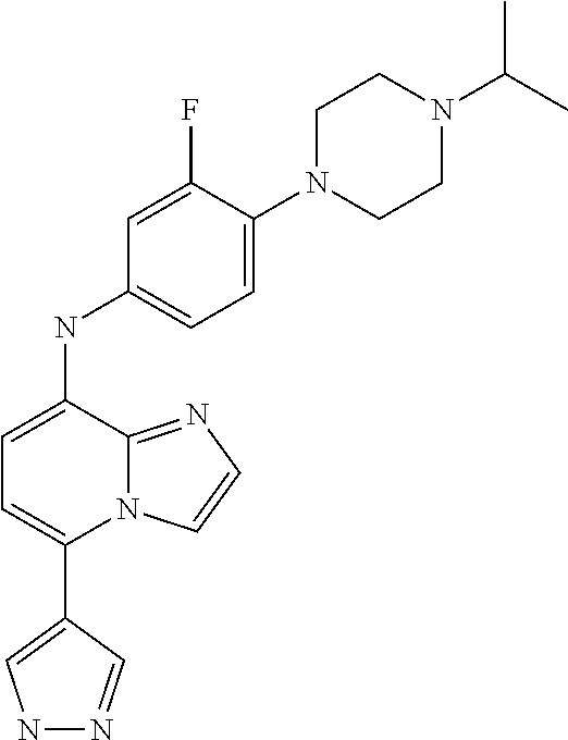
C1(C2=CC=C(NC3=CC=C(N4CCN(C(C)C)CC4)C(F)=C3)C3=NC=CN23)=CNN=C1
